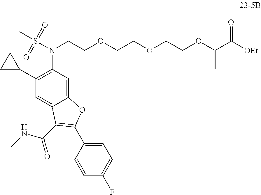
C1(C2CC2)=C(N(S(C)(=O)=O)CCOCCOCCOC(C([OEt])=O)C)C=C2C(=C1)C(C(NC)=O)=C(C1=CC=C(F)C=C1)O2
